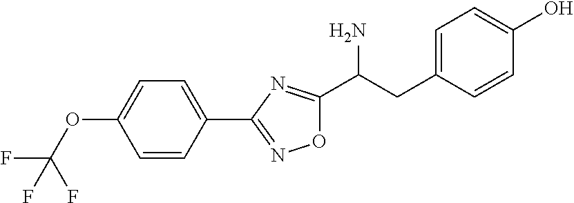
C1(C2=NOC(C(CC3=CC=C(O)C=C3)N)=N2)=CC=C(OC(F)(F)F)C=C1
